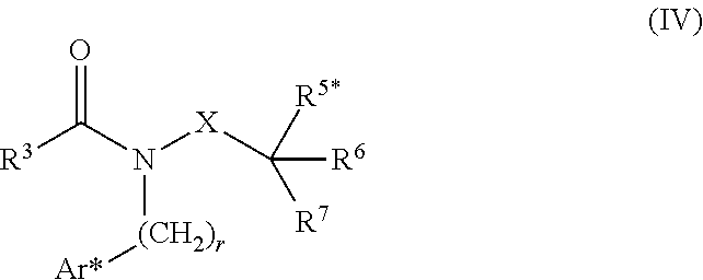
O=C([R3])N([(CH2)r][Ar*])[X]C([R5*])([R6])[R7]
